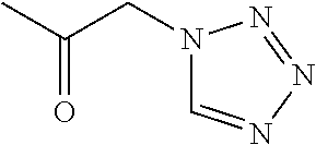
N1(CC(C)=O)C=NN=N1
